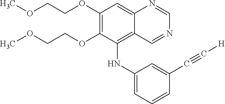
C1(OCCOC)=C(OCCOC)C(NC2=CC=CC(C#C[H])=C2)=C2C(=C1)N=CN=C2
